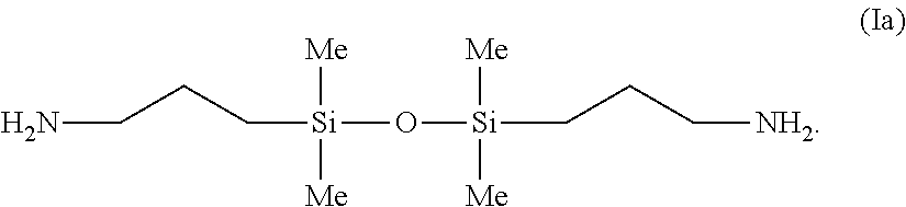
NCCC[Si]([Me])([Me])O[Si]([Me])([Me])CCC[NH2]
